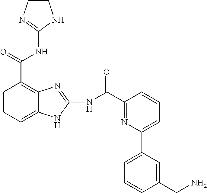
C12=C(C(NC3=NC=CN3)=O)C=CC=C1NC(NC(C1=NC(C3=CC=CC(CN)=C3)=CC=C1)=O)=N2
